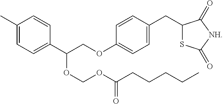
C1(C)=CC=C(C(COC2=CC=C(CC3SC(=O)[NH]C3=O)C=C2)OCOC(CCCCC)=O)C=C1
